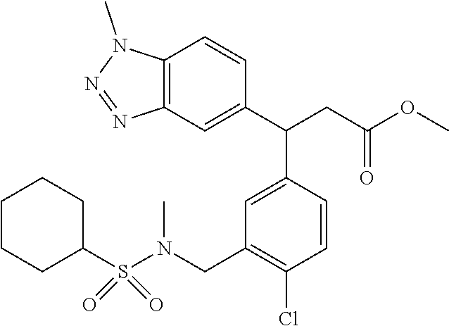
C1=C(C(C2=CC3=C(C=C2)N(C)N=N3)CC(OC)=O)C=CC(Cl)=C1CN(S(C1CCCCC1)(=O)=O)C
